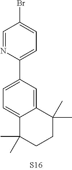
C1(C2=CC=C(Br)C=N2)=CC=C2C(=C1)C(C)(C)CCC2(C)C
